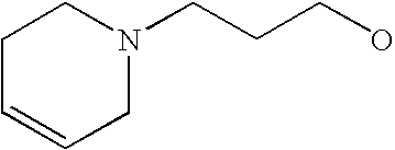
C(CCO)N1CCC=CC1
